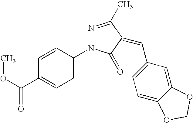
C1=CC(N2N=C(C)C(=CC3=CC=C4C(=C3)OCO4)C2=O)=CC=C1C(OC)=O
